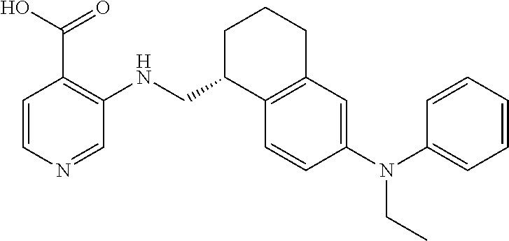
C1=CN=CC(NCC2C3=C(CCC2)C=C(N(C2=CC=CC=C2)CC)C=C3)=C1C(O)=O
